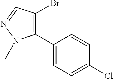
C1(C2=C(Br)C=NN2C)=CC=C(Cl)C=C1
